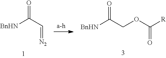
[BnHN]C(C=[N2])=O.[BnHN]C(COC([R])=O)=O
